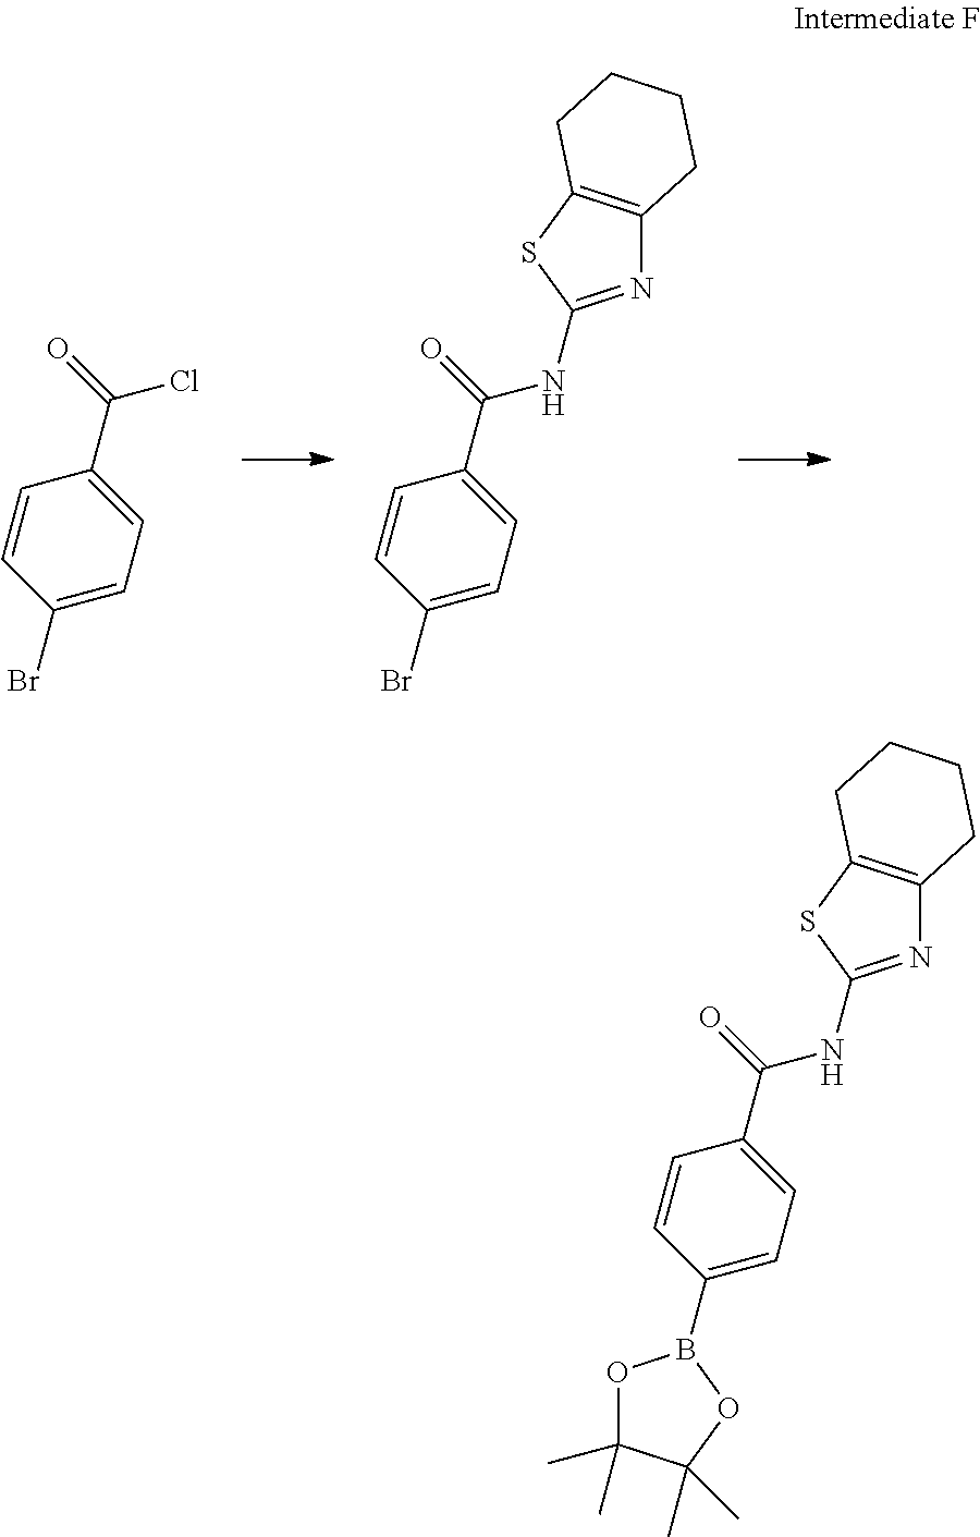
C1=CC(C(Cl)=O)=CC=C1Br.C1=CC(C(NC2=NC3=C(S2)CCCC3)=O)=CC=C1Br.C1=CC(C(NC2=NC3=C(S2)CCCC3)=O)=CC=C1B1OC(C)(C)C(C)(C)O1
